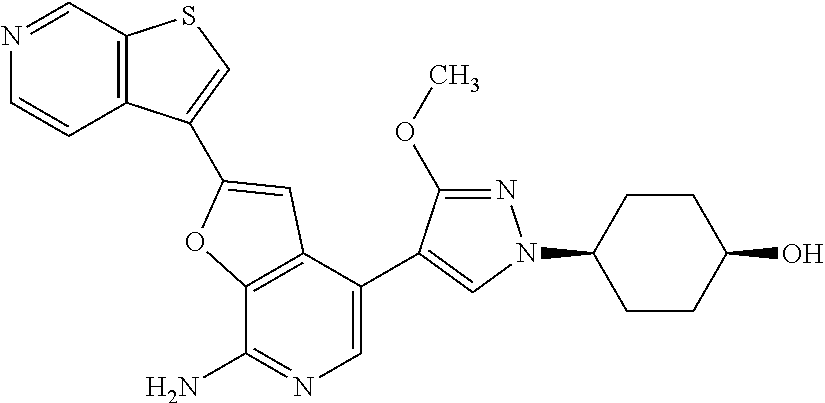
C12=C(C(C3=CN(C4CCC(O)CC4)N=C3OC)=CN=C1N)C=C(C1=CSC3=C1C=CN=C3)O2
